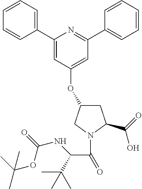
C1(OC2=CC(C3=CC=CC=C3)=NC(C3=CC=CC=C3)=C2)CC(C(=O)O)N(C(C(C(C)(C)C)NC(OC(C)(C)C)=O)=O)C1
